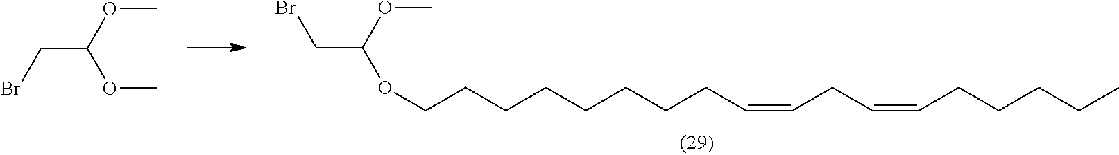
C(OC)(OC)CBr.C(OCCCCCCCCC=CCC=CCCCCC)(OC)CBr
